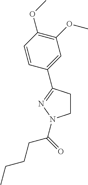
C1CC(C2=CC(OC)=C(OC)C=C2)=NN1C(CCCC)=O
